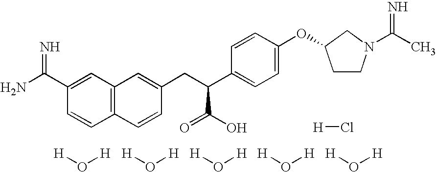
[H]O[H].[H]O[H].[H]O[H].[H]O[H].[H]O[H].N=C(C1=CC2=C(C=C1)C=CC(CC(C1=CC=C(OC3CCN(C(C)=N)C3)C=C1)C(O)=O)=C2)N.[H]Cl
